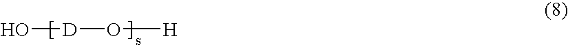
O[D]O[H]
